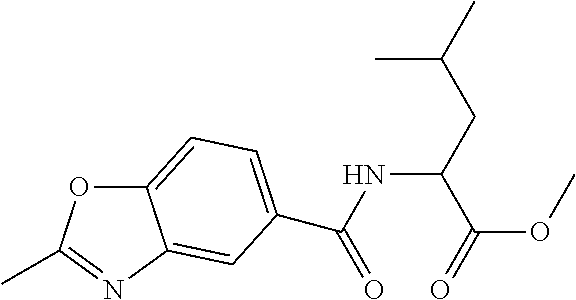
C12=CC=C(C(NC(CC(C)C)C(=O)OC)=O)C=C1N=C(C)O2
